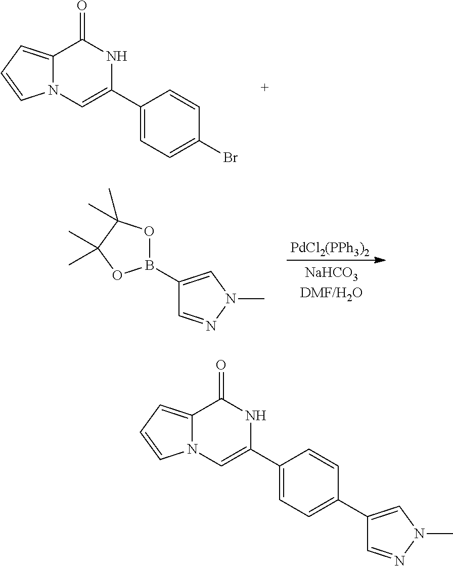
C12=CC=CN1C=C(C1=CC=C(Br)C=C1)NC2=O.B1(C2=CN(C)N=C2)OC(C)(C)C(C)(C)O1.[PdCl2(PPh3)2].C12=CC=CN1C=C(C1=CC=C(C3=CN(C)N=C3)C=C1)NC2=O
